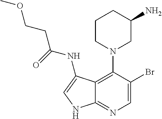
C12=C(N3CC(N)CCC3)C(Br)=CN=C1NC=C2NC(CCOC)=O
